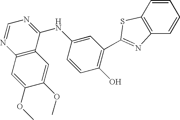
S1C(C2=C(O)C=CC(NC3=NC=NC4=C3C=C(OC)C(OC)=C4)=C2)=NC2=C1C=CC=C2
